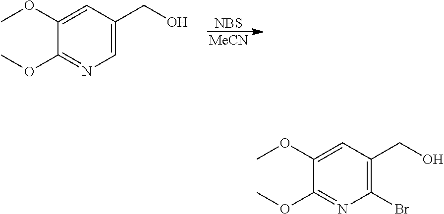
[NBS].[MeCN].COC1=CC(CO)=CN=C1OC.COC1=CC(CO)=C(Br)N=C1OC
